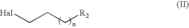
[Hal]CCC[R2]
